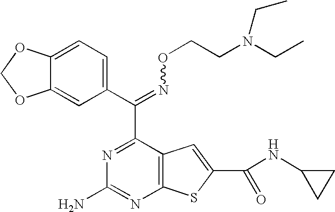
C(=NOCCN(CC)CC)(C1=NC(N)=NC2=C1C=C(C(NC1CC1)=O)S2)C1=CC=C2C(=C1)OCO2
